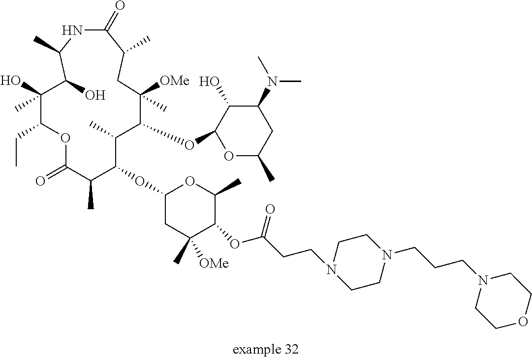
C1(OC2C(C)C(OC3OC(C)CC(N(C)C)C3O)C([OMe])(C)CC(C)C(=O)NC(C)C(O)C(C)(O)C(CC)OC(=O)C2C)CC(C)([OMe])C(OC(CCN2CCN(CCCN3CCOCC3)CC2)=O)C(C)O1
